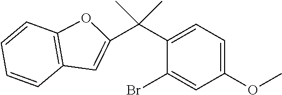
C1(Br)=CC(OC)=CC=C1C(C)(C)C1=CC2=C(O1)C=CC=C2
